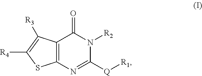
C12=C(N=C([Q][R1])N([R2])C1=O)SC([R4])=C2[R3]
